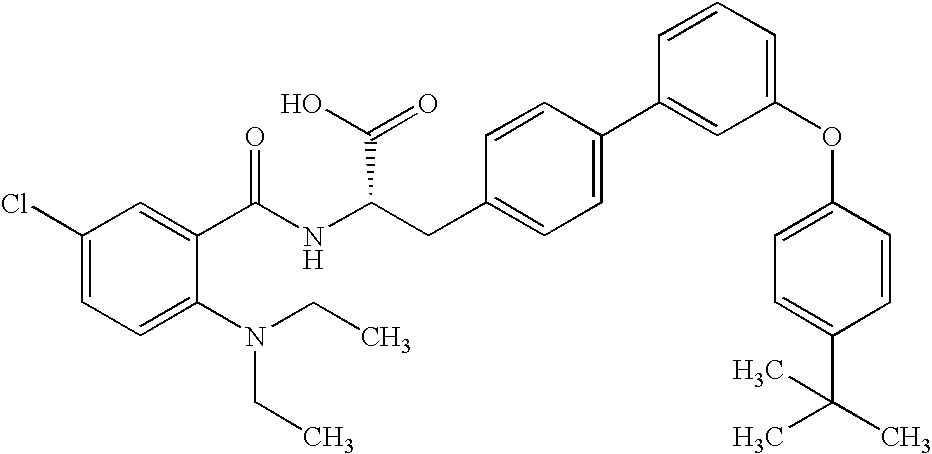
C1(Cl)=CC=C(N(CC)CC)C(C(NC(CC2=CC=C(C3=CC(OC4=CC=C(C(C)(C)C)C=C4)=CC=C3)C=C2)C(O)=O)=O)=C1
